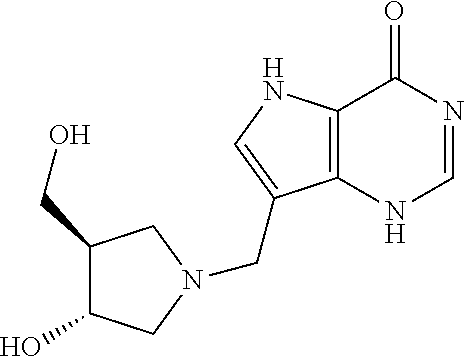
C12=C(NC=C1CN1CC(O)C(CO)C1)C(=O)N=CN2
